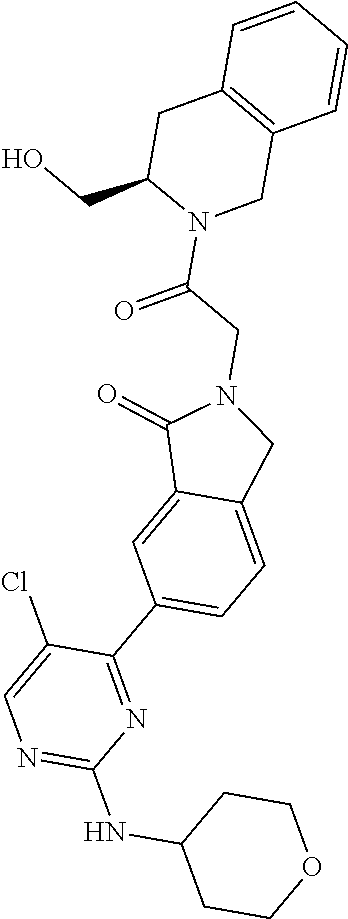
C1CC(NC2=NC=C(Cl)C(C3=CC=C4C(=C3)C(=O)N(CC(N3CC5=C(CC3CO)C=CC=C5)=O)C4)=N2)CCO1
